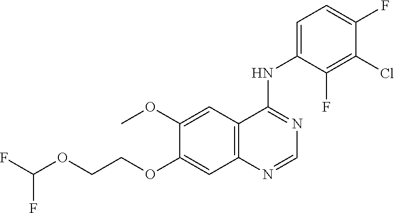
C12=C(C=C(OC)C(OCCOC(F)F)=C1)C(NC1=CC=C(F)C(Cl)=C1F)=NC=N2
